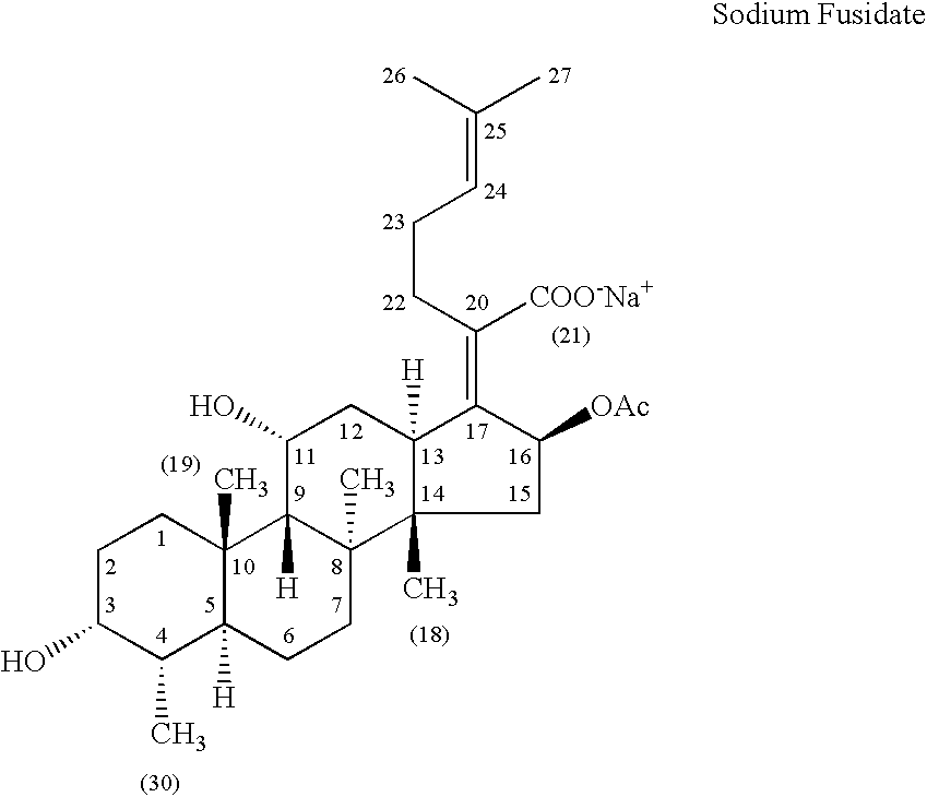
C1C(O)C(C)C2([H])C(C)(C1)C1([H])C(C)(CC2)C2(C)C([H])(CC1O)C(=C(CCC=C(C)C)[COO-Na+])C([OAc])C2
